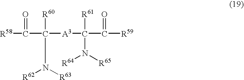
[R58]C(C([R60])([A3]C(C(=O)[R59])([R61])N([R65])[R64])N([R63])[R62])=O
